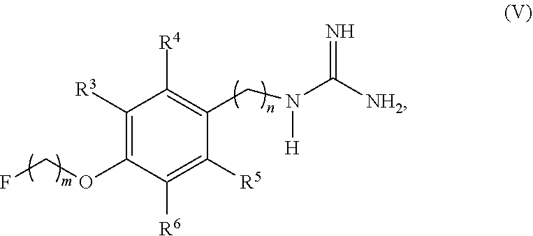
C1([R3])=C(OCF)C([R6])=C([R5])C(CN([H])C([NH2])=N)=C1[R4]
